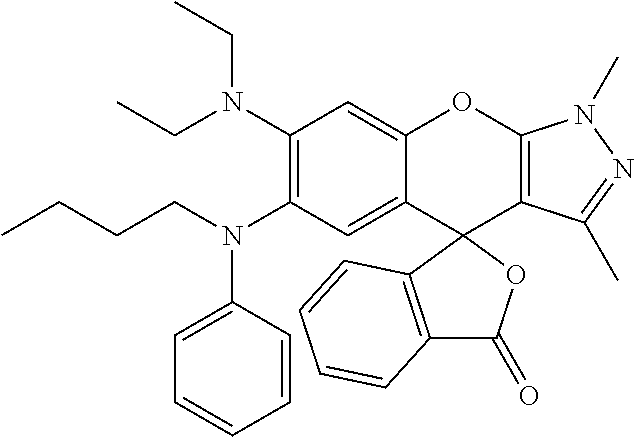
C1(N(CC)CC)=C(N(C2=CC=CC=C2)CCCC)C=C2C(=C1)OC1=C(C(C)=NN1C)C21OC(=O)C2=C1C=CC=C2
